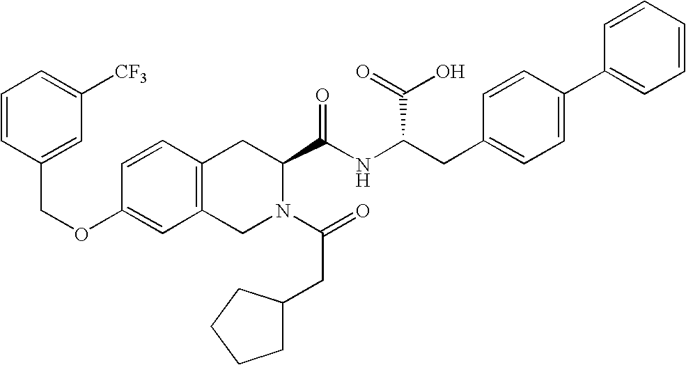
C12=C(CN(C(=O)CC3CCCC3)C(C(NC(CC3=CC=C(C4=CC=CC=C4)C=C3)C(=O)O)=O)C1)C=C(OCC1=CC([CF3])=CC=C1)C=C2
